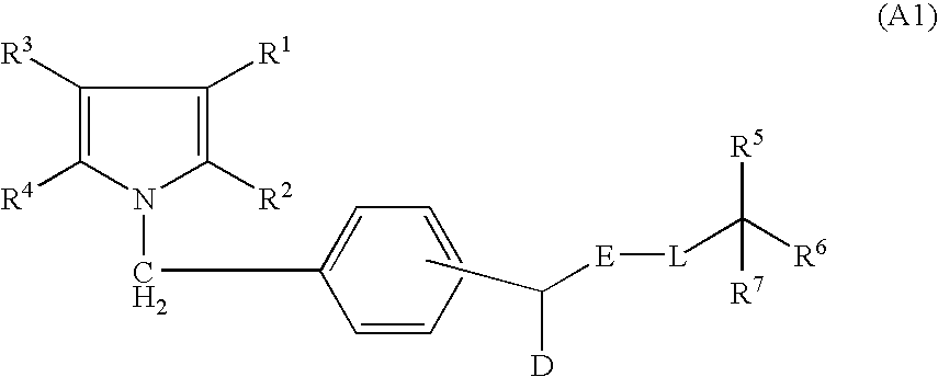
C1([R3])=C([R4])N(CC2=CC=CC=C2)C([R2])=C1[R1].CC([D])[E][L]C([R6])([R5])[R7]
